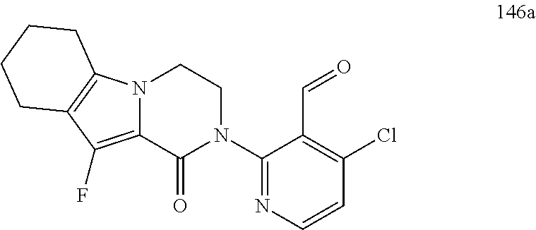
N12C(=C(F)C3=C1CCCC3)C(=O)N(C1=NC=CC(Cl)=C1C=O)CC2
